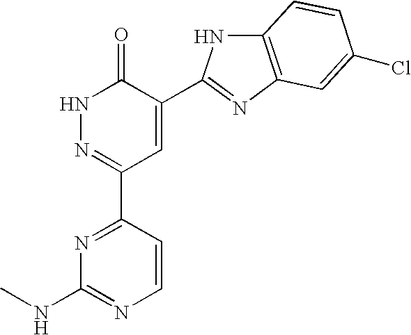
N1N=C(C2=NC(NC)=NC=C2)C=C(C2=NC3=C(N2)C=CC(Cl)=C3)C1=O
